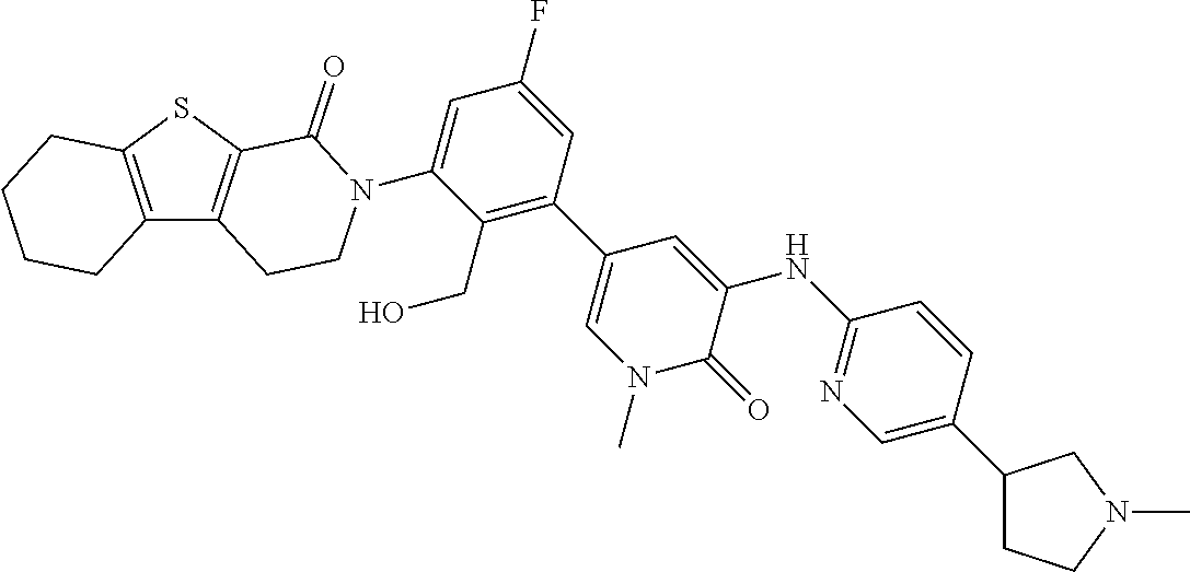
C12=C(C3=C(S1)C(=O)N(C1=CC(F)=CC(C4=CN(C)C(=O)C(NC5=NC=C(C6CCN(C)C6)C=C5)=C4)=C1CO)CC3)CCCC2
